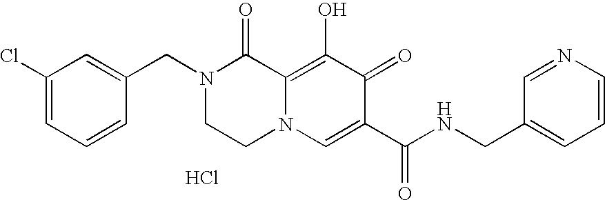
C1=C(CN2CCN3C(=C(O)C(=O)C(C(NCC4=CC=CN=C4)=O)=C3)C2=O)C=CC=C1Cl.Cl
